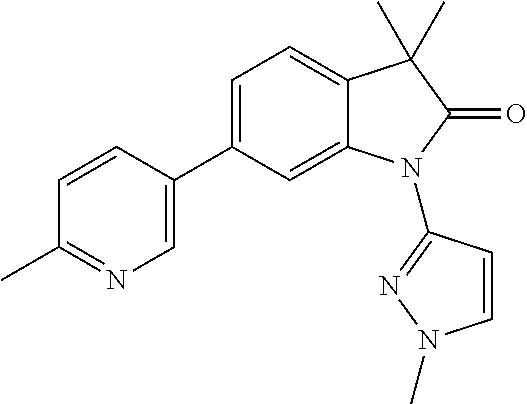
C1=C(C2=CN=C(C)C=C2)C=C2C(=C1)C(C)(C)C(=O)N2C1=NN(C)C=C1
